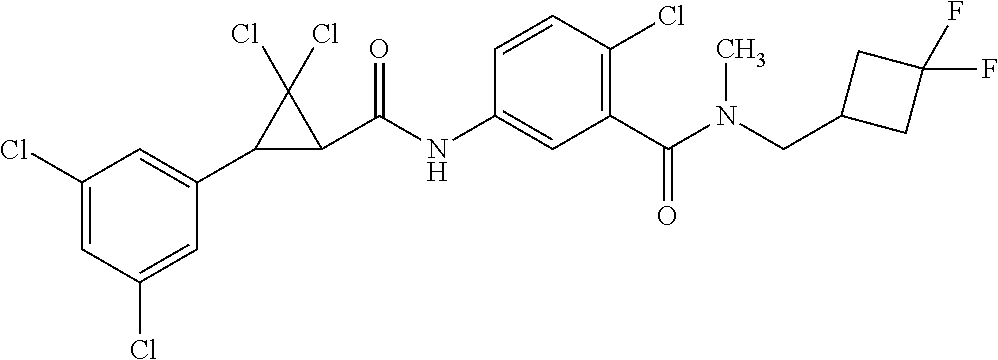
C1(Cl)=CC(Cl)=CC(C2C(C(NC3=CC(C(N(CC4CC(F)(F)C4)C)=O)=C(Cl)C=C3)=O)C2(Cl)Cl)=C1
